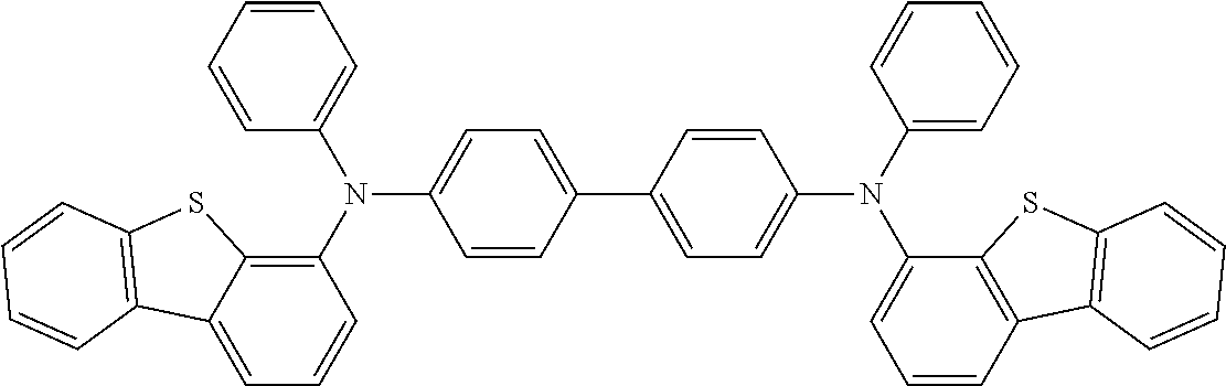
C1=C(N(C2=CC=CC=C2)C2=C3C(=CC=C2)C2=C(S3)C=CC=C2)C=CC(C2=CC=C(N(C3=CC=CC4=C3SC3=C4C=CC=C3)C3=CC=CC=C3)C=C2)=C1
